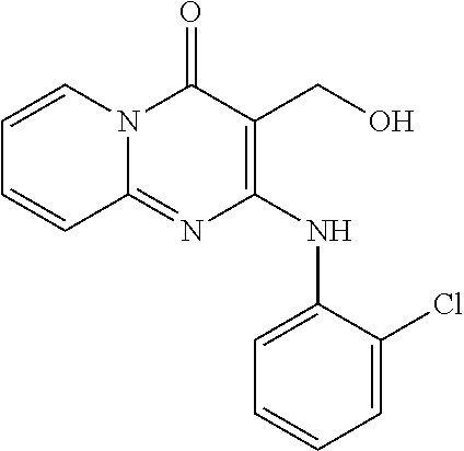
C1=CC=C(Cl)C(NC2=C(CO)C(=O)N3C(=N2)C=CC=C3)=C1
